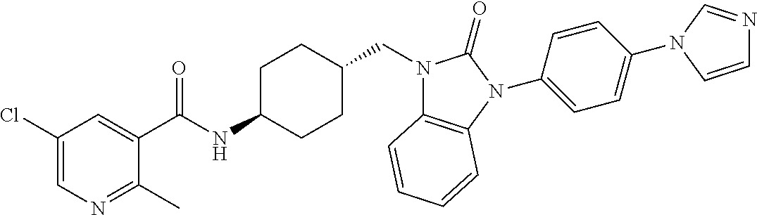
C1(Cl)=CN=C(C)C(C(NC2CCC(CN3C4=C(N(C5=CC=C(N6C=NC=C6)C=C5)C3=O)C=CC=C4)CC2)=O)=C1
